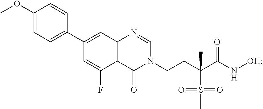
C1=NC2=C(C(F)=CC(C3=CC=C(OC)C=C3)=C2)C(=O)N1CCC(S(C)(=O)=O)(C)C(=O)N[OH]
